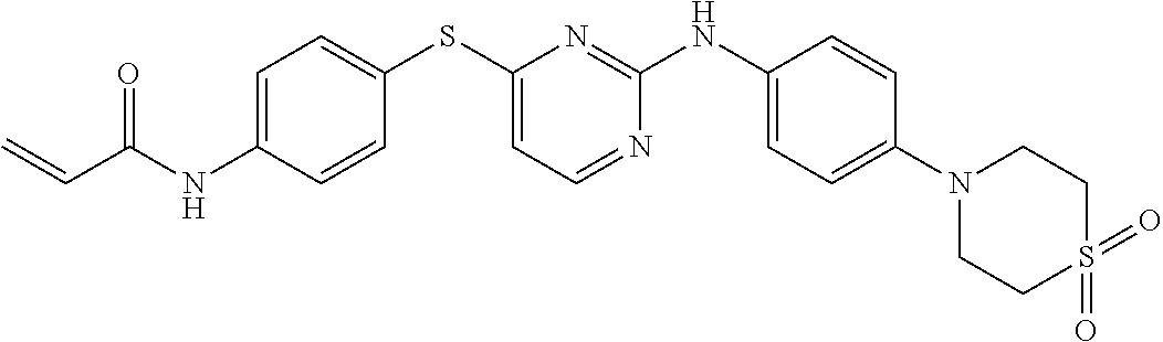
C(C(NC1=CC=C(SC2=CC=NC(NC3=CC=C(N4CCS(=O)(=O)CC4)C=C3)=N2)C=C1)=O)=C
